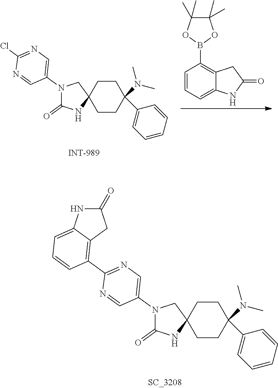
C1CC(C2=CC=CC=C2)(N(C)C)CCC12CN(C1=CN=C(Cl)N=C1)C(=O)N2.C1=CC=C2C(=C1B1OC(C)(C)C(C)(C)O1)CC(=O)N2.C1CC(C2=CC=CC=C2)(N(C)C)CCC12CN(C1=CN=C(C3=C4C(=CC=C3)NC(=O)C4)N=C1)C(=O)N2
